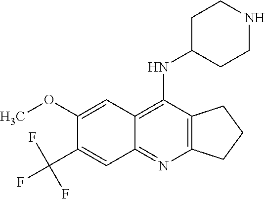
C1(OC)=CC2=C(NC3CCNCC3)C3=C(N=C2C=C1C(F)(F)F)CCC3
